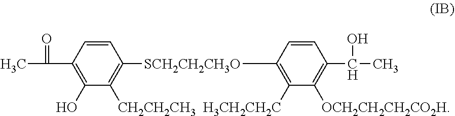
C1(C(C)=O)=C(O)C([CH2CH2CH3])=C([SCH2CH2CH3O]C2=C([H3CH2CH2C])C([OCH2CH2CH2CO2H])=C(C(C)O)C=C2)C=C1
